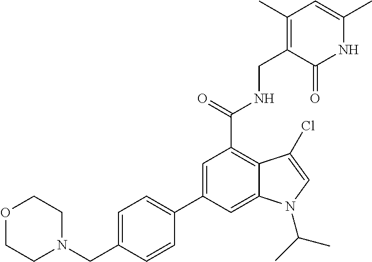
N1C(C)=CC(C)=C(CNC(C2=C3C(=CC(C4=CC=C(CN5CCOCC5)C=C4)=C2)N(C(C)C)C=C3Cl)=O)C1=O
